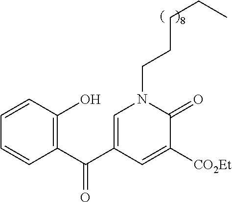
C1=CC(O)=C(C(C2=CN(CCCCC)C(=O)C([CO2Et])=C2)=O)C=C1
